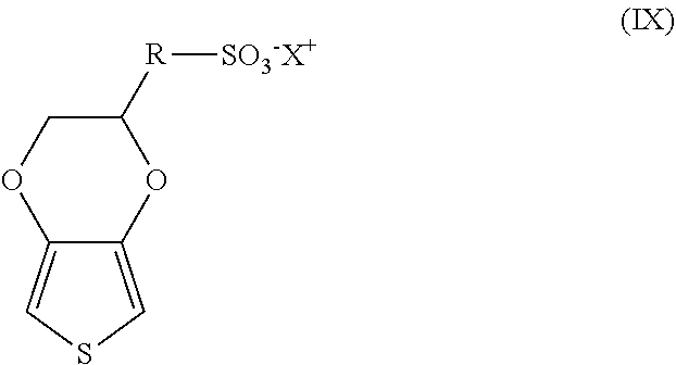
C1([R][SO3-X+])COC2=CSC=C2O1
